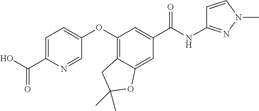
C1=C(C(=O)O)N=CC(OC2=C3C(=CC(C(NC4=NN(C)C=C4)=O)=C2)OC(C)(C)C3)=C1
